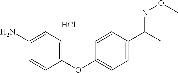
C1(N)=CC=C(OC2=CC=C(C(C)=NOC)C=C2)C=C1.Cl
